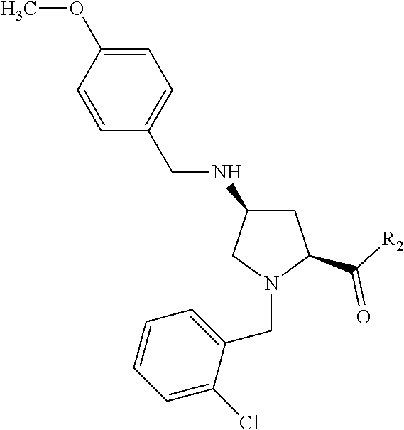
C1C(NCC2=CC=C(OC)C=C2)CN(CC2=CC=CC=C2Cl)C1C(=O)[R2]
